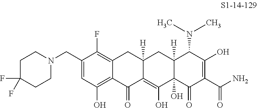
C1(CN2CCC(F)(F)CC2)=CC(O)=C2C(=C1F)CC1([H])C(=C(O)C3(O)C([H])(C1)C(N(C)C)C(O)=C(C(N)=O)C3=O)C2=O
